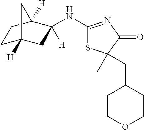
C1C2([H])CC(NC3=NC(=O)C(C)(CC4CCOCC4)S3)([H])C([H])(C1)C2
